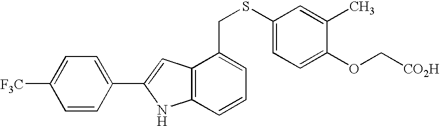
C1=CC(C2=CC3=C(N2)C=CC=C3CSC2=CC=C(OC[CO2H])C(C)=C2)=CC=C1[F3C]
